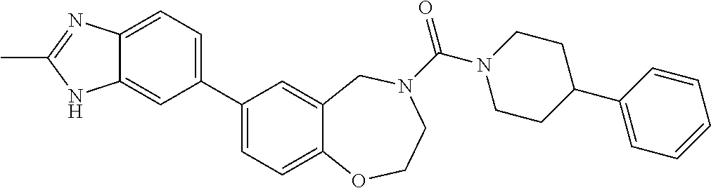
C1(C2=CC=C3C(=C2)NC(C)=N3)=CC=C2C(=C1)CN(C(N1CCC(C3=CC=CC=C3)CC1)=O)CCO2
